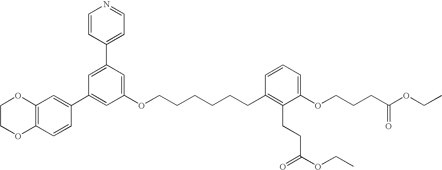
C1=C(C2=CC=NC=C2)C=C(OCCCCCCC2=C(CCC(OCC)=O)C(OCCCC(OCC)=O)=CC=C2)C=C1C1=CC2=C(C=C1)OCCO2
